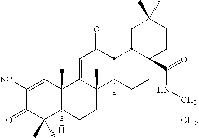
C1([NC])=CC2(C)C([H])(C(C)(C)C1=O)CCC1(C)C2=CC(=O)C2C1(C)CCC1(C(=O)NCC)CCC(C)(C)CC12
